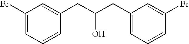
C1(Br)=CC=CC(CC(CC2=CC=CC(Br)=C2)O)=C1
